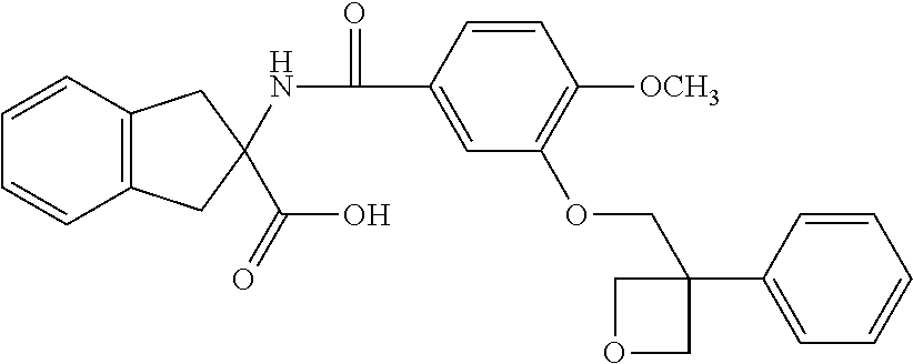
C12=C(C=CC=C1)CC(C(O)=O)(NC(=O)C1=CC(OCC3(C4=CC=CC=C4)COC3)=C([OCH3])C=C1)C2
